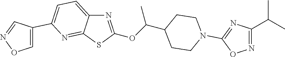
C1=C(C2=CON=C2)N=C2C(=C1)N=C(OC(C1CCN(C3=NC(C(C)C)=NO3)CC1)C)S2
